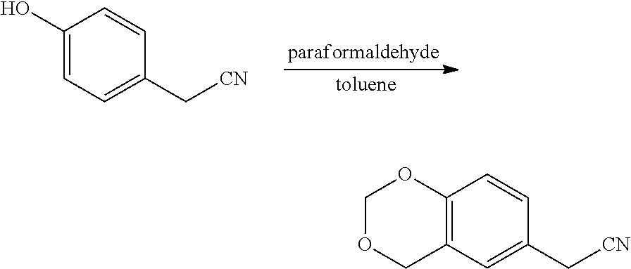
C1(O)=CC=C(C[CN])C=C1.C12=C(C=C(C[CN])C=C1)COCO2
